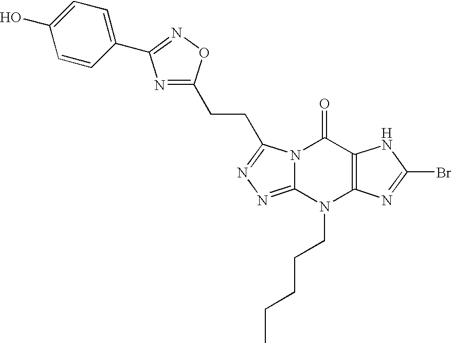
N12C(=NN=C1CCC1=NC(C3=CC=C(O)C=C3)=NO1)N(CCCCC)C1=C(C2=O)NC(Br)=N1
